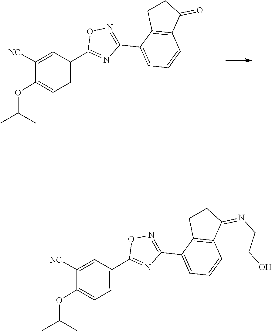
C1(=NCCO)C2=C(C(C3=NOC(C4=CC=C(OC(C)C)C([NC])=C4)=N3)=CC=C2)CC1.C1(=O)C2=C(C(C3=NOC(C4=CC=C(OC(C)C)C([NC])=C4)=N3)=CC=C2)CC1
